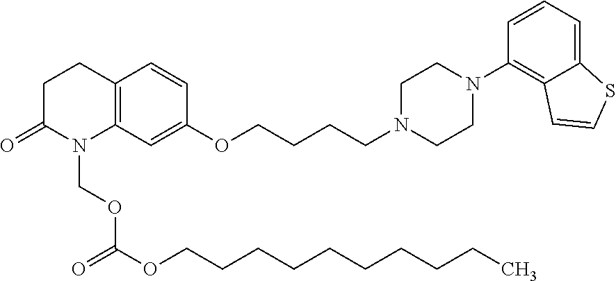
C12=C(C=C(OCCCCN3CCN(C4=C5C(=CC=C4)SC=C5)CC3)C=C1)N(COC(=O)OCCCCCCCCCC)C(=O)CC2
